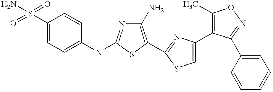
C1(S(=O)(=O)N)=CC=C(NC2=NC(N)=C(C3=NC(C4=C(C)ON=C4C4=CC=CC=C4)=CS3)S2)C=C1
